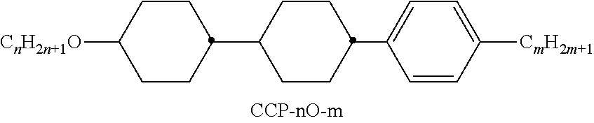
C1CC(C2CCC(C3=CC=C([CmH2m+1])C=C3)CC2)CCC1[CnH2n+1O]
